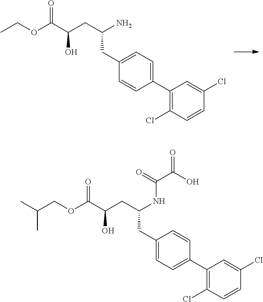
CCOC(C(CC(N)CC1=CC=C(C2=C(Cl)C=CC(Cl)=C2)C=C1)O)=O.C(COC(C(CC(NC(C(O)=O)=O)CC1=CC=C(C2=C(Cl)C=CC(Cl)=C2)C=C1)O)=O)(C)C
